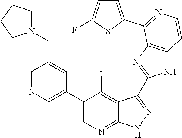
C1=NC=C(C2=CN=C3C(=C2F)C(C2=NC4=C(N2)C=CN=C4C2=CC=C(F)S2)=N[N H]3)C=C1CN1CCCC1
